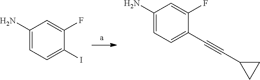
C1(N)=CC=C(I)C(F)=C1.C1(N)=CC=C(C#CC2CC2)C(F)=C1
